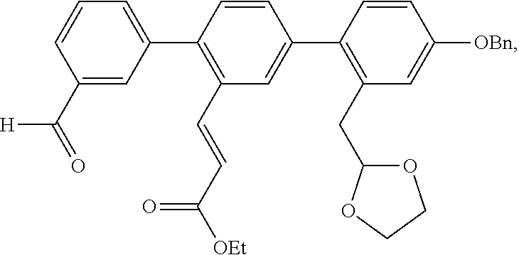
C1=CC(C(=O)[H])=CC(C2=C(C=CC([OEt])=O)C=C(C3=C(CC4OCCO4)C=C([OBn])C=C3)C=C2)=C1
